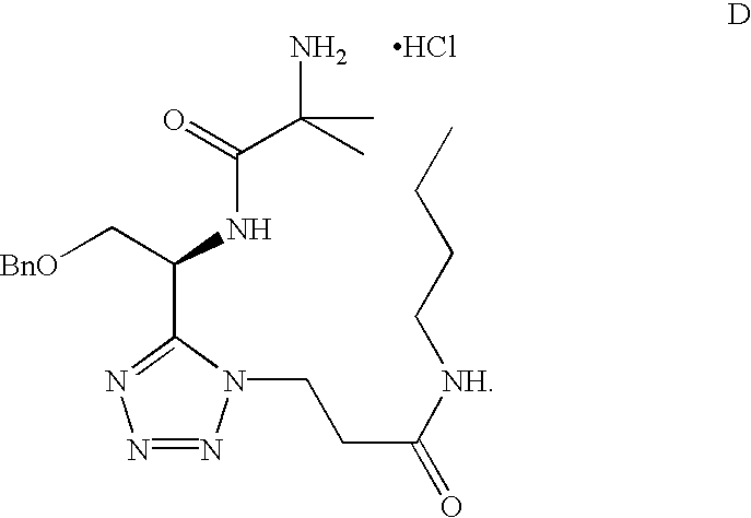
N1=NN(CCC(=O)[NH]CCCC)C(C(C[BnO])NC(C(N)(C)C)=O)=N1.Cl
